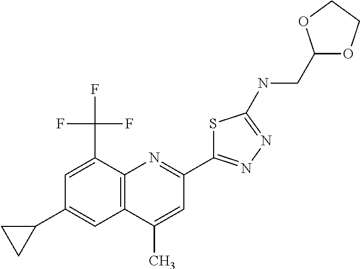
C1(C)=CC(C2=NN=C(NCC3OCCO3)S2)=NC2=C1C=C(C1CC1)C=C2C(F)(F)F
